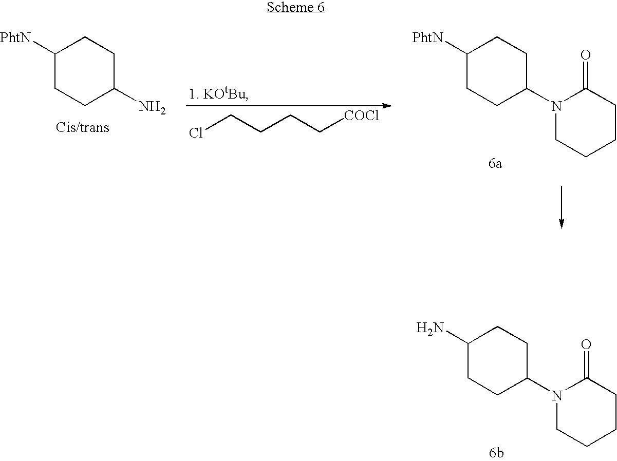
C1([PhtN])CCC(N)CC1.ClCCCC[COCl].C1([PhtN])CCC(N2CCCCC2=O)CC1.C1(N)CCC(N2CCCCC2=O)CC1
